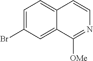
C1=C(Br)C=C2C(=C1)C=CN=C2[OMe]
